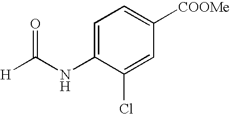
C1=C(NC([H])=O)C(Cl)=CC([COOMe])=C1
